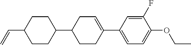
C1CC(C=C)CCC1C1CCC(C2=CC=C(OCC)C(F)=C2)=CC1
